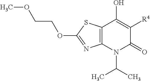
C12=C(N(C(C)C)C(=O)C([R4])=C1O)N=C(OCCOC)S2
